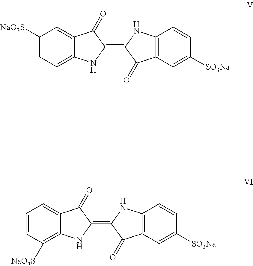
C1([NaO3S])=CC=C2C(=C1)C(=O)C(=C1C(=O)C3=C(N1)C=CC([SO3Na])=C3)N2.C1=CC([NaO3S])=C2C(=C1)C(=O)C(=C1C(=O)C3=C(N1)C=CC([SO3Na])=C3)N2
